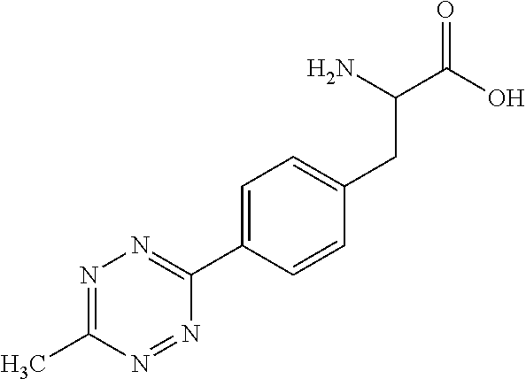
N1=C(C)N=NC(C2=CC=C(CC(C(O)=O)N)C=C2)=N1
